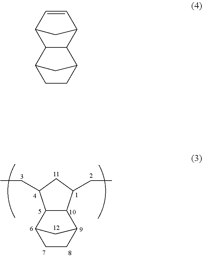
C12C(C3CCC1C3)C(CC)CC2CC.C12C(C3C=CC1C3)C1CCC2C1
